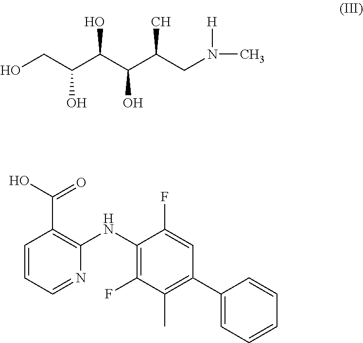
C1=CC=NC(NC2=C(F)C(C)=C(C3=CC=CC=C3)C=C2F)=C1C(O)=O.OCC(C(C(C(CN([H])C)C)O)O)O
